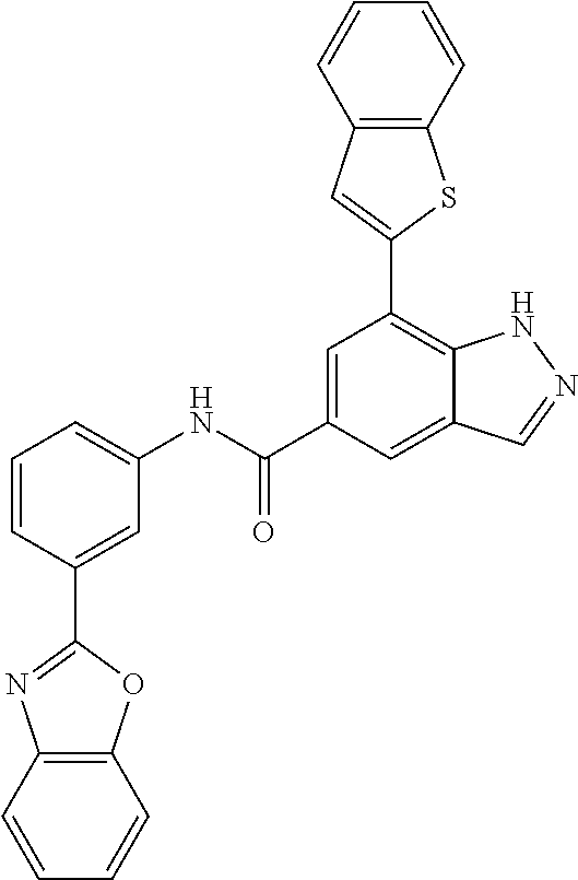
C1(C2=CC(NC(C3=CC(C4=CC5=C(S4)C=CC=C5)=C4C(=C3)C=NN4)=O)=CC=C2)=NC2=C(O1)C=CC=C2
